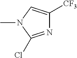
CN1C(Cl)=NC([CF3])=C1
